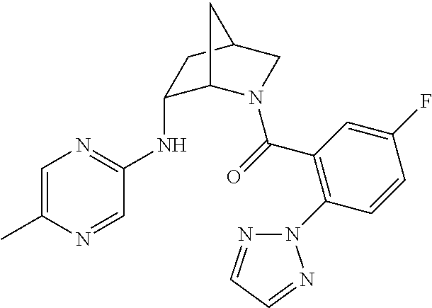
C1=C(C)N=CC(NC2C3N(C(=O)C4=C(N5N=CC=N5)C=CC(F)=C4)CC(C2)C3)=N1
